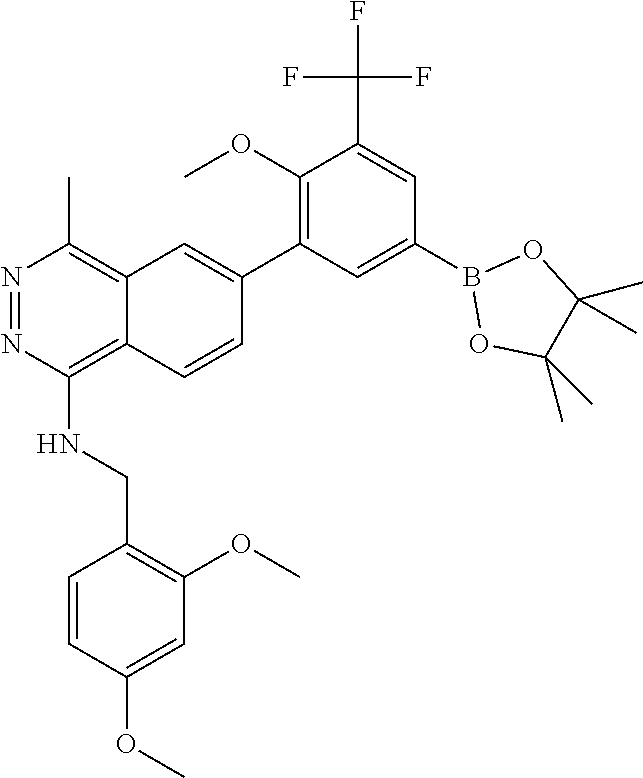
C1(OC)=C(C2=CC3=C(C)N=NC(NCC4=C(OC)C=C(OC)C=C4)=C3C=C2)C=C(B2OC(C)(C)C(C)(C)O2)C=C1C(F)(F)F
